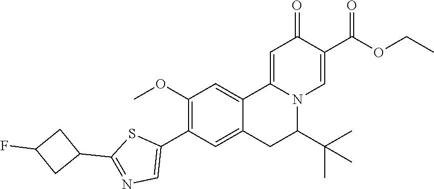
C1(C2CC(F)C2)=NC=C(C2=C(OC)C=C3C4=CC(=O)C(C(=O)OCC)=CN4C(C(C)(C)C)CC3=C2)S1
